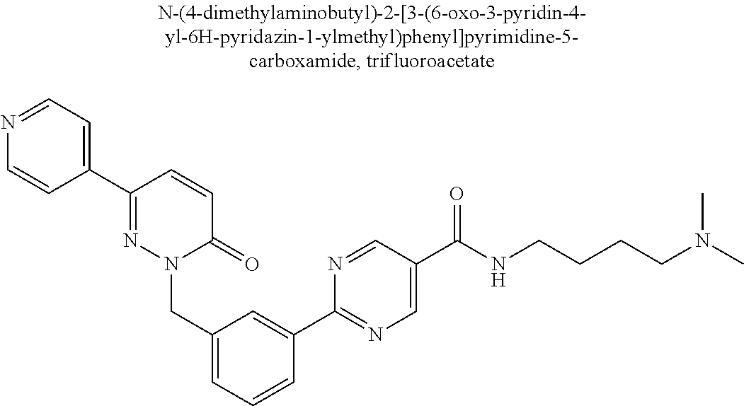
N1=CC=C(C2=NN(CC3=CC=CC(C4=NC=C(C(=O)NCCCCN(C)C)C=N4)=C3)C(=O)C=C2)C=C1
